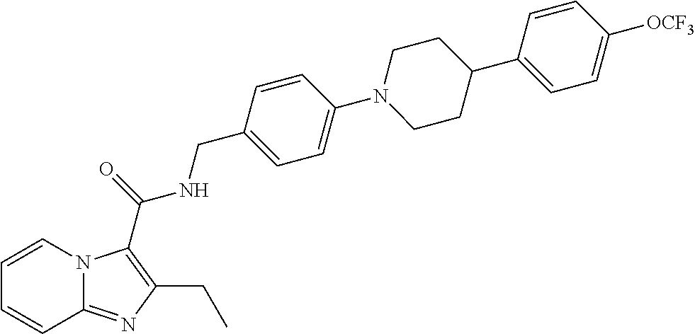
C1=CN2C(=NC(CC)=C2C(=O)NCC2=CC=C(N3CCC(C4=CC=C([OCF3])C=C4)CC3)C=C2)C=C1
